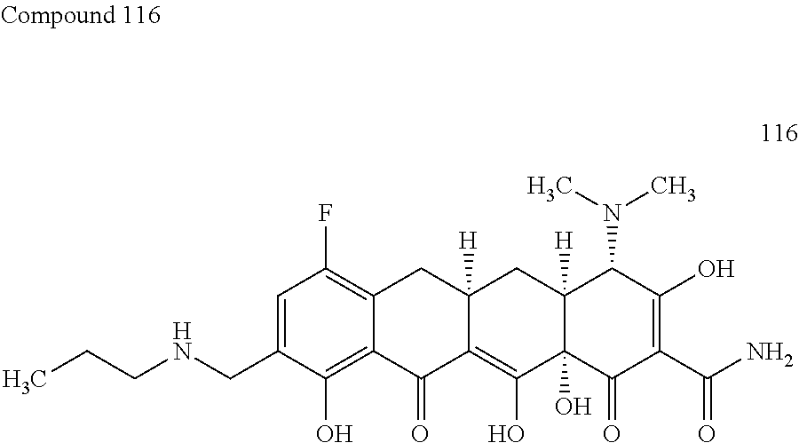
C12=C(F)C=C(CNCCC)C(O)=C1C(=O)C1=C(O)C3(O)C([H])(CC1([H])C2)C(N(C)C)C(O)=C(C(N)=O)C3=O
